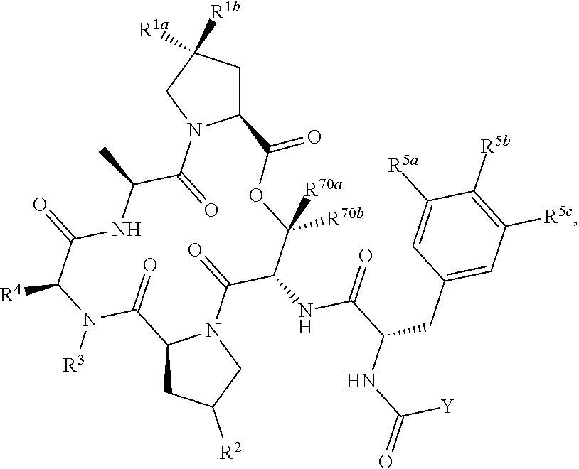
C12CC([R1a])([R1b])CN1C(=O)C(C)NC(=O)C([R4])N([R3])C(=O)C1CC([R2])CN1C(=O)C(NC(=O)C(CC1=CC([R5c])=C([R5b])C([R5a])=C1)NC([Y])=O)C([R70b])([R70a])OC2=O
